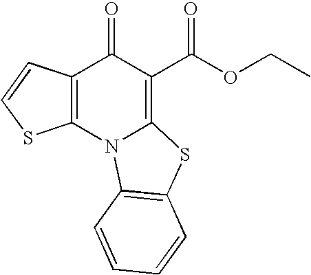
C12=C(C(=O)C(C(OCC)=O)=C3N1C1=C(S3)C=CC=C1)C=CS2
